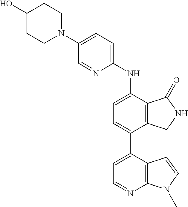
C1(N2CCC(O)CC2)=CC=C(NC2=CC=C(C3=CC=NC4=C3C=CN4C)C3=C2C(=O)NC3)N=C1
